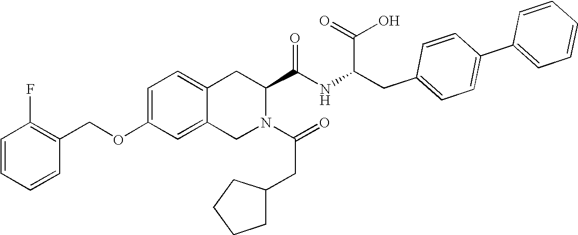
C12=CC=C(OCC3=C(F)C=CC=C3)C=C1CN(C(=O)CC1CCCC1)C(C(NC(CC1=CC=C(C3=CC=CC=C3)C=C1)C(=O)O)=O)C2
